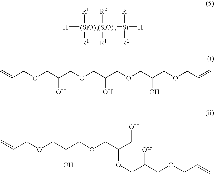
[H][(SiO)a(SiO)b]([Si]([H])([R1])[R1])([R1])([R1])([R2])[R1].C(C(COCC(COCC(COCC=C)O)O)O)OCC=C.C(OCC(COCC=C)O)C(CO)OCC(COCC=C)O
